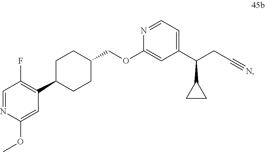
C1=NC(OC)=CC(C2CCC(COC3=CC(C(CC#N)C4CC4)=CC=N3)CC2)=C1F
